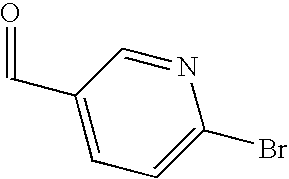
C1=C(Br)N=CC(C=O)=C1
